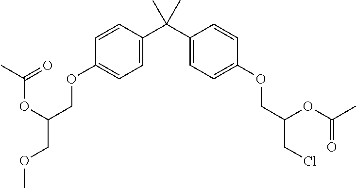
C1=C(C(C2=CC=C(OCC(CCl)OC(C)=O)C=C2)(C)C)C=CC(OCC(COC)OC(C)=O)=C1
